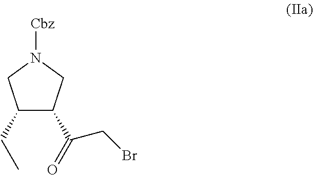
[Cbz]N1CC(CC)C(C(=O)CBr)C1
